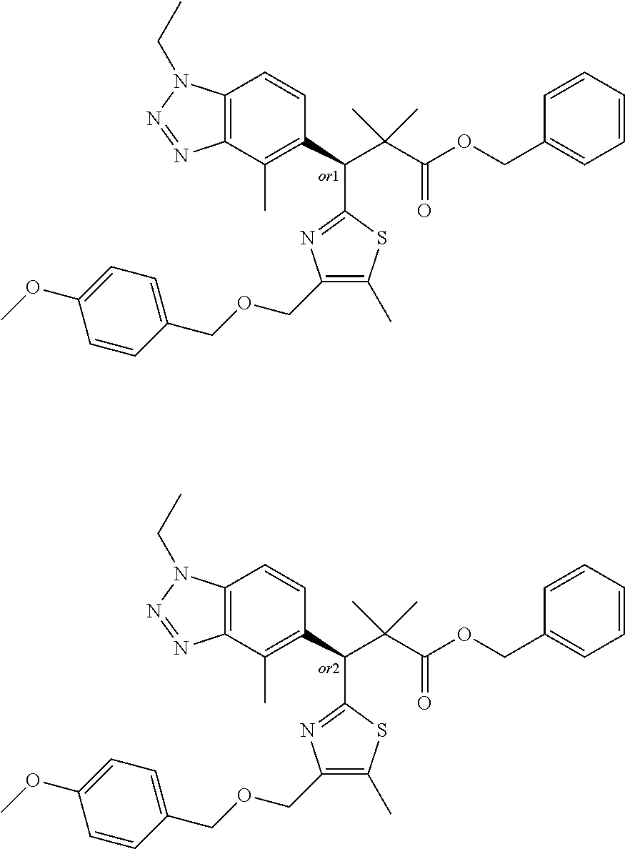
C12=C(C(C)=C(C(C(C(OCC3=CC=CC=C3)=O)(C)C)C3=NC(COCC4=CC=C(OC)C=C4)=C(C)S3)C=C1)N=NN2CC.C12=C(C(C)=C(C(C(C(OCC3=CC=CC=C3)=O)(C)C)C3=NC(COCC4=CC=C(OC)C=C4)=C(C)S3)C=C1)N=NN2CC
